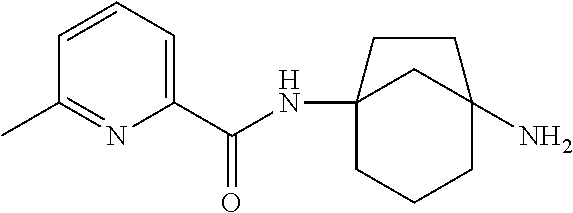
C12(NC(=O)C3=CC=CC(C)=N3)CCCC(N)(C1)CC2
